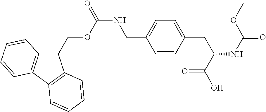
C1(COC(NCC2=CC=C(CC(C(O)=O)NC(=O)OC)C=C2)=O)C2=C(C3=C1C=CC=C3)C=CC=C2
